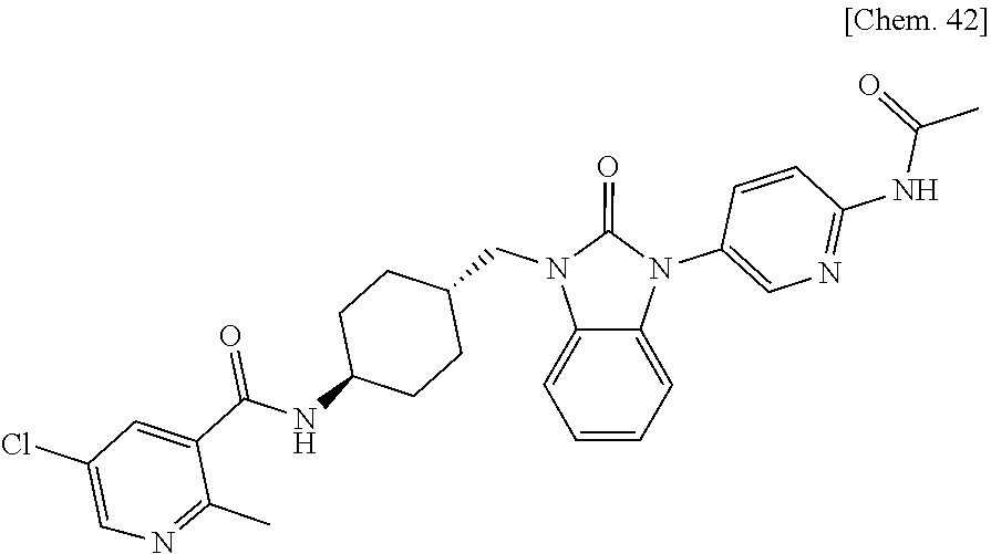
C1(CN2C(=O)N(C3=CN=C(NC(=O)C)C=C3)C3=CC=CC=C23)CCC(NC(C2=CC(Cl)=CN=C2C)=O)CC1
